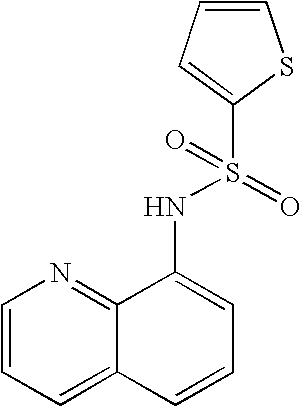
C1=CC=C2C(=N1)C(NS(=O)(=O)C1=CC=CS1)=CC=C2
